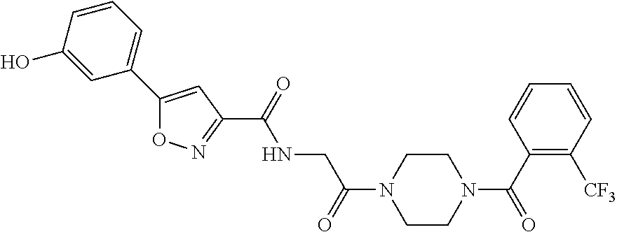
C1=CC(O)=CC(C2=CC(C(NCC(N3CCN(C(=O)C4=C([CF3])C=CC=C4)CC3)=O)=O)=NO2)=C1
